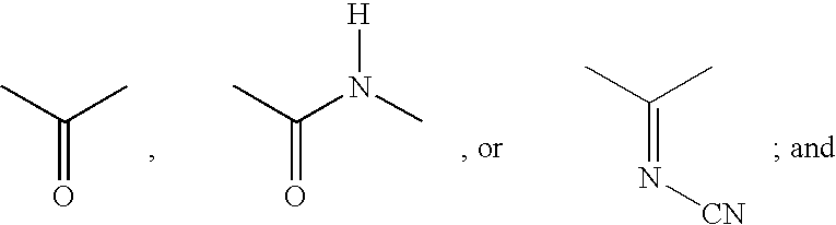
CC(C)=O.CC(N(C)[H])=O.CC(C)=N[CN]
